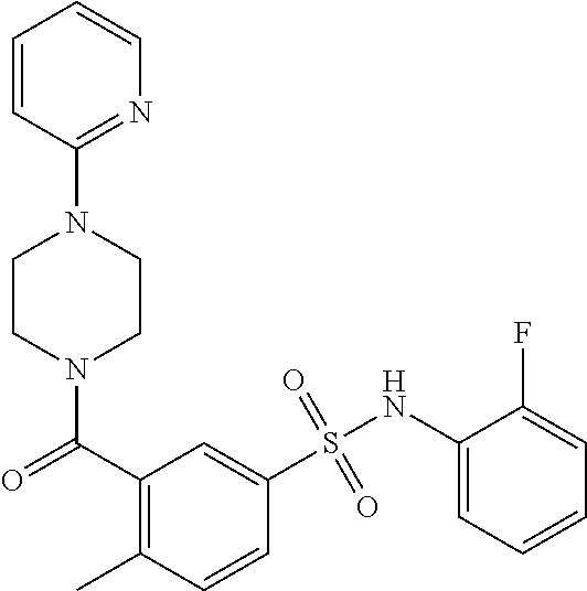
N1(C(C2=C(C)C=CC(S(NC3=CC=CC=C3F)(=O)=O)=C2)=O)CCN(C2=NC=CC=C2)CC1
